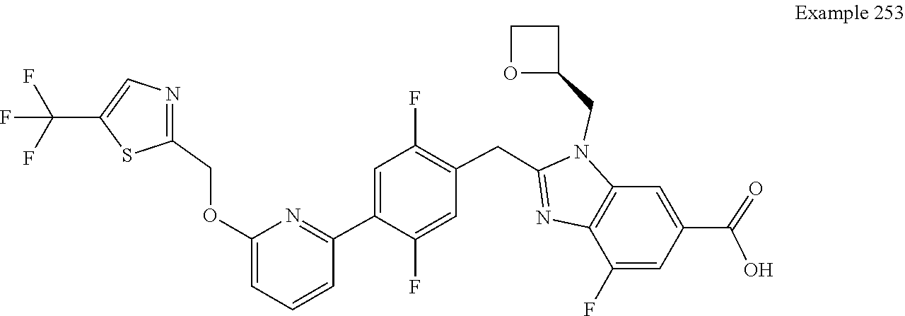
C12=C(N(CC3OCC3)C(CC3=C(F)C=C(C4=NC(OCC5=NC=C(C(F)(F)F)S5)=CC=C4)C(F)=C3)=N1)C=C(C(=O)O)C=C2F
